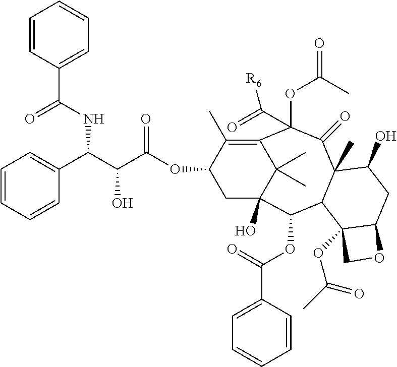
C1=CC=CC(C(C(C(OC2CC3(O)C(C)(C)C(=C2C)C(OC(C)=O)(C(=O)[R6])C(=O)C2(C)C(C3OC(C3=CC=CC=C3)=O)C3(OC(C)=O)C(CC2O)OC3)=O)O)NC(C2=CC=CC=C2)=O)=C1
